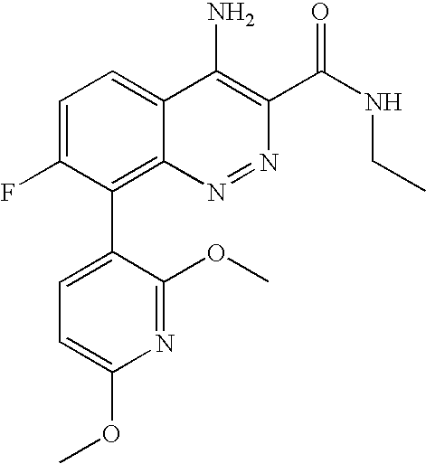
C1=C(F)C(C2=CC=C(OC)N=C2OC)=C2C(=C1)C(N)=C(C(NCC)=O)N=N2
